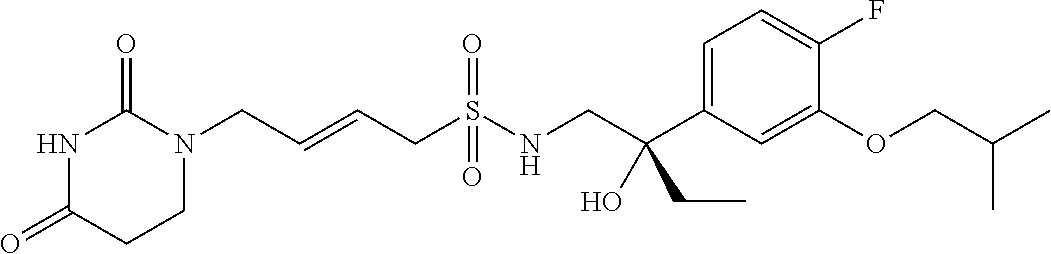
C(=CCS(NCC(C1=CC=C(F)C(OCC(C)C)=C1)(CC)O)(=O)=O)CN1C(=O)NC(=O)CC1
